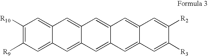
C1=C2C(=CC3=CC4=CC([R9])=C([R10])C=C4C=C13)C=C1C(=C2)C=C([R2])C([R3])=C1
